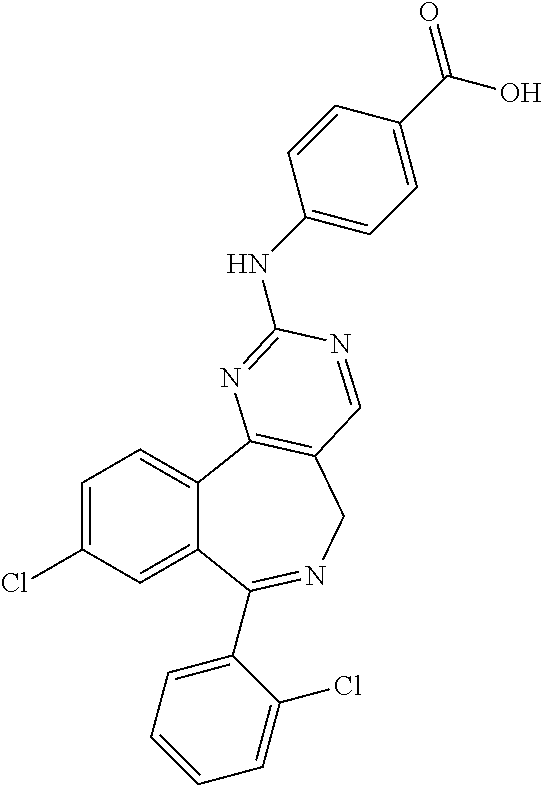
C1=C(Cl)C=C2C(=C1)C1=C(CN=C2C2=CC=CC=C2Cl)C=NC(NC2=CC=C(C(O)=O)C=C2)=N1
